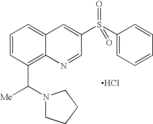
C1=CC(C([Me])N2CCCC2)=C2C(=C1)C=C(S(C1=CC=CC=C1)(=O)=O)C=N2.Cl
